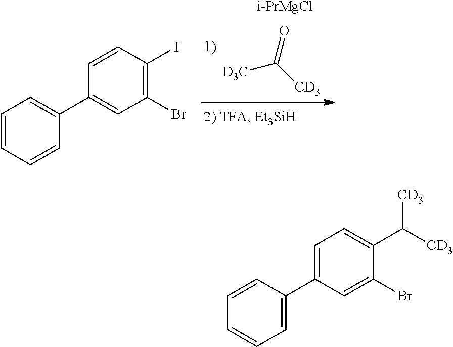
[D3C]C([CD3])=O.[i-PrMgCl].C1=C(C2=CC(Br)=C(I)C=C2)C=CC=C1.C1=CC=CC=C1C1=CC=C(C([CD3])[CD3])C(Br)=C1
